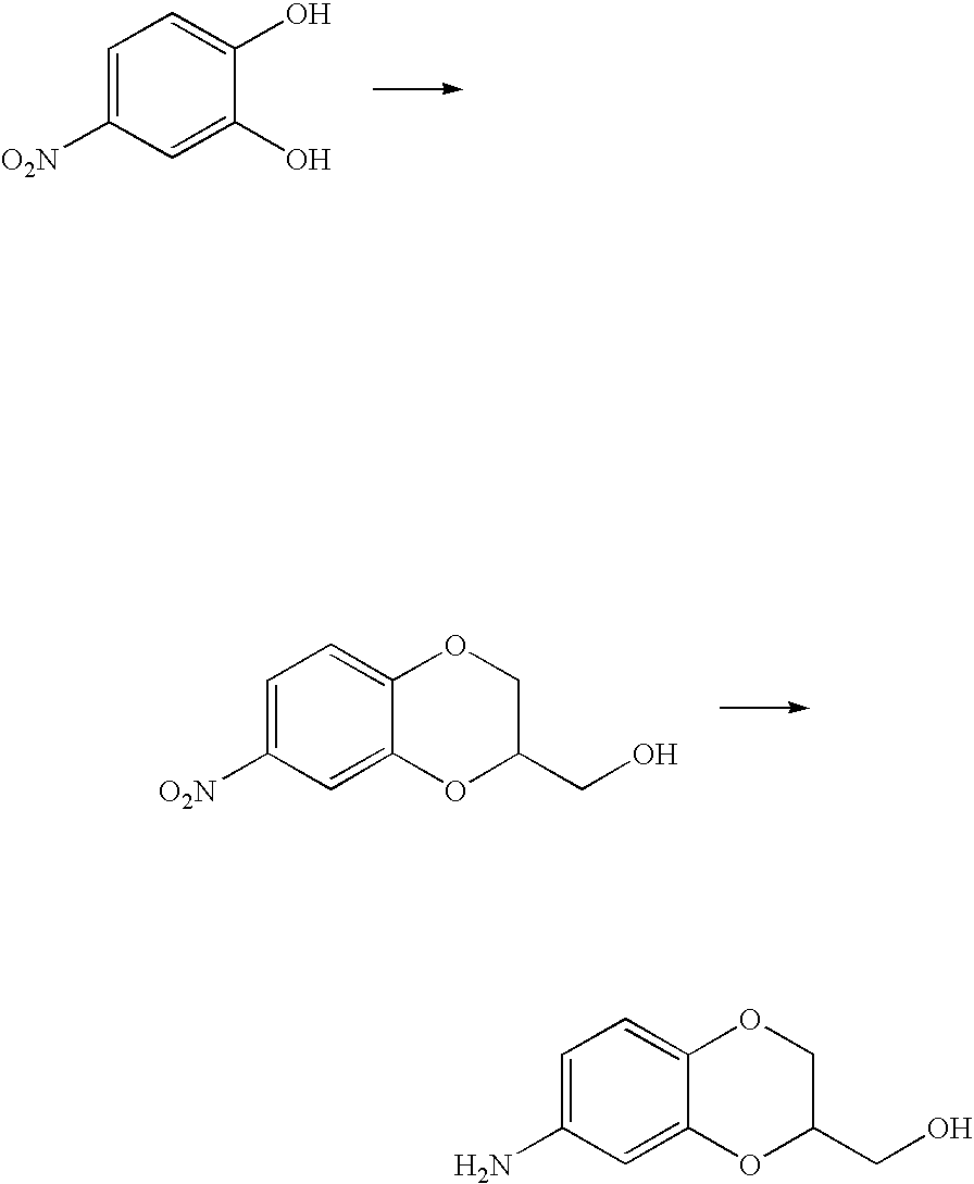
C1=C(N)C=C2C(=C1)OCC(CO)O2.C1=C([O2N])C=C(O)C(O)=C1.C1=C([O2N])C=C2C(=C1)OCC(CO)O2
